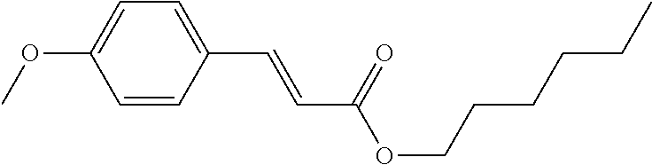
C1=CC(C=CC(OCCCCCC)=O)=CC=C1OC
